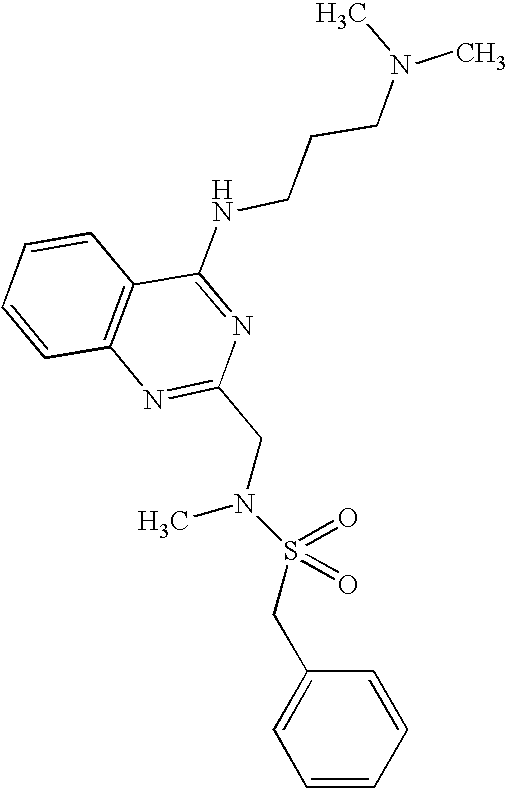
C1=CC2=C(C=C1)C(NCCCN(C)C)=NC(CN(S(CC1=CC=CC=C1)(=O)=O)C)=N2
